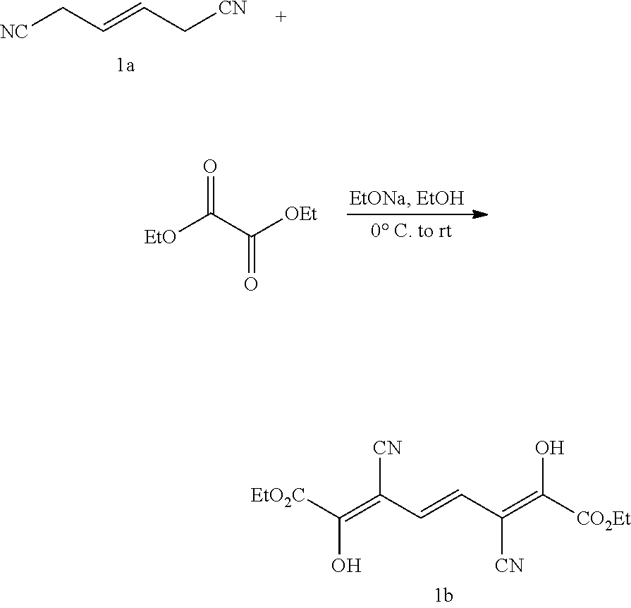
[NC]CC=CC[CN].O=C(C([OEt])=O)[EtO].[EtO2C]C(=C(C=CC(=C([CO2Et])O)[CN])[CN])O
